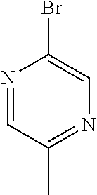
N1=CC(C)=NC=C1Br
